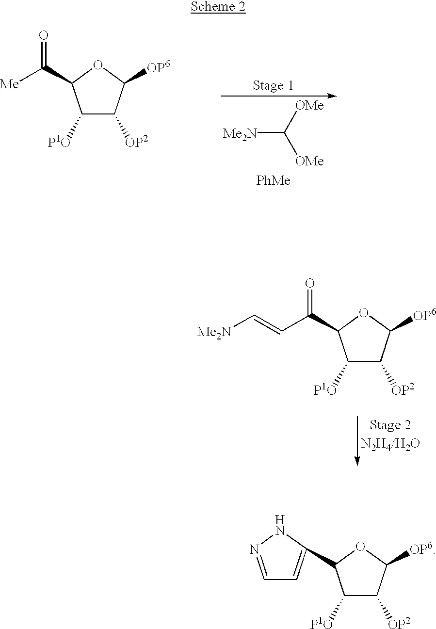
[Me2N]C([OMe])[OMe].[PhMe].C1([P1O])C([OP2])C([OP6])OC1C(=O)[Me].C1([P1O])C([OP2])C([OP6])OC1C(=O)C=C[Me2N].C1([P1O])C([OP2])C([OP6])OC1C1=CC=NN1
